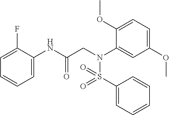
C1=C(NC(CN(C2=CC(OC)=CC=C2OC)S(C2=CC=CC=C2)(=O)=O)=O)C(F)=CC=C1
